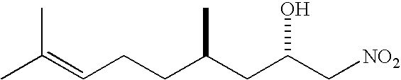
CC(=CCCC(CC(C[NO2])O)C)C
